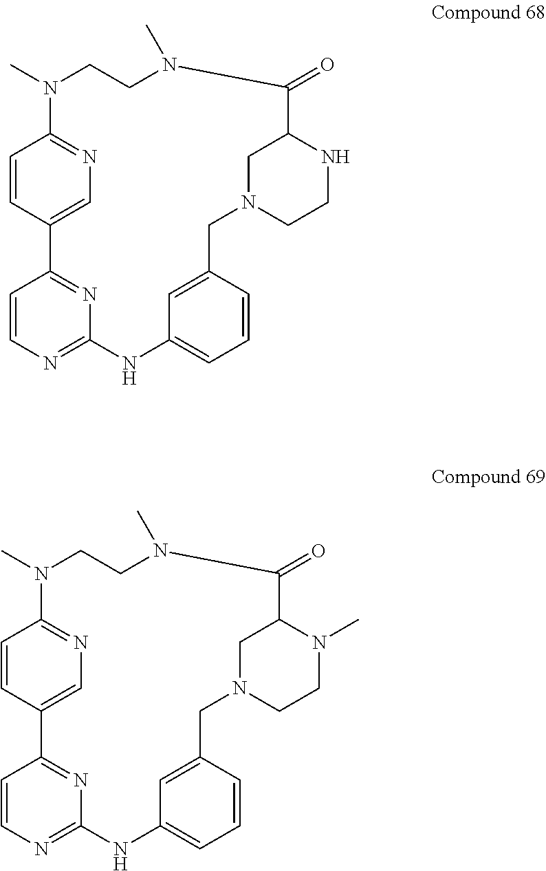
C1=CC2=CN=C1N(C)CCN(C)C(=O)C1NCCN(CC3=CC(=CC=C3)NC3=NC=CC2=N3)C1.C1=CC2=CN=C1N(C)CCN(C)C(=O)C1N(C)CCN(CC3=CC(=CC=C3)NC3=NC=CC2=N3)C1
